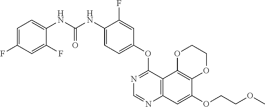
C12=C(C3=C(C=C1OCCOC)N=CN=C3OC1=CC=C(NC(NC3=CC=C(F)C=C3F)=O)C(F)=C1)OCCO2
